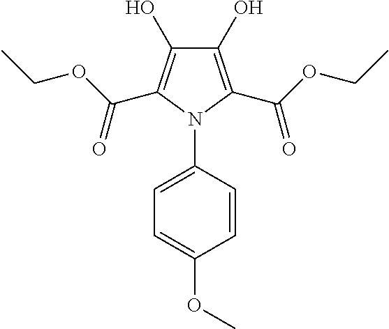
C1(O)=C(C(OCC)=O)N(C2=CC=C(OC)C=C2)C(C(OCC)=O)=C1O
